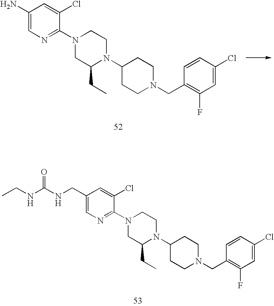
C1(N)=CN=C(N2CC(CC)N(C3CCN(CC4=C(F)C=C(Cl)C=C4)CC3)CC2)C(Cl)=C1.C1(CNC(NCC)=O)=CN=C(N2CC(CC)N(C3CCN(CC4=C(F)C=C(Cl)C=C4)CC3)CC2)C(Cl)=C1
